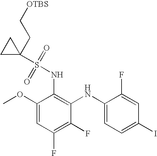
C1(OC)=CC(F)=C(F)C(NC2=CC=C(I)C=C2F)=C1NS(=O)(=O)C1(CC[OTBS])CC1
